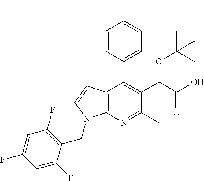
C12=C(N=C(C)C(C(C(O)=O)OC(C)(C)C)=C1C1=CC=C(C)C=C1)N(CC1=C(F)C=C(F)C=C1F)C=C2
